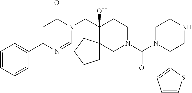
C1(C2=CC=CC=C2)=CC(=O)N(CC2(O)CCN(C(=O)N3C(C4=CC=CS4)CNCC3)CC23CCCC3)C=N1
